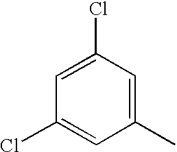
C1(C)=CC(Cl)=CC(Cl)=C1
